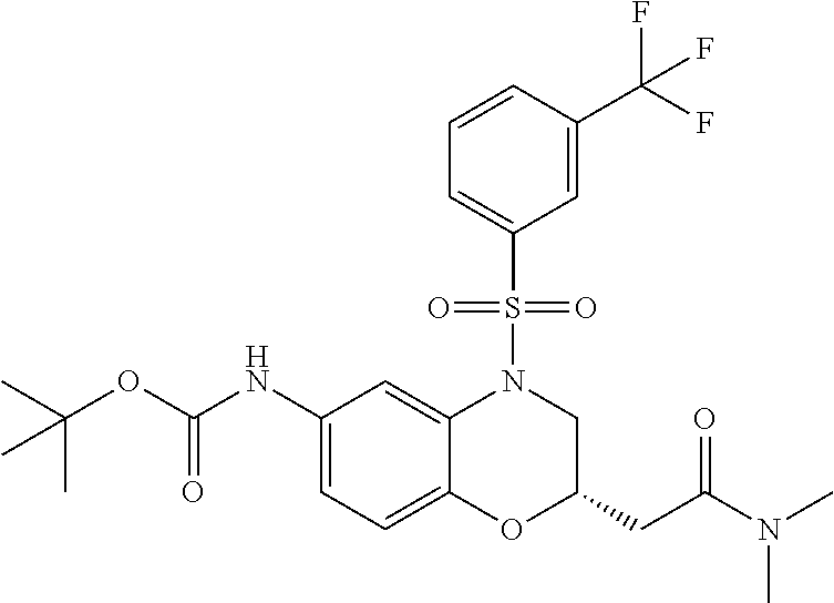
C1(NC(OC(C)(C)C)=O)=CC=C2C(=C1)N(S(C1=CC=CC(C(F)(F)F)=C1)(=O)=O)CC(CC(=O)N(C)C)O2
